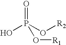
OP(O[R2])(=O)O[R1]
